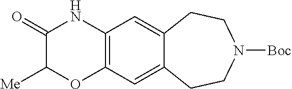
C12=C(C=C3C(=C1)CCN([Boc])CC3)NC(=O)C([Me])O2
